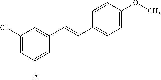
C(C1=CC=C(OC)C=C1)=CC1=CC(Cl)=CC(Cl)=C1
